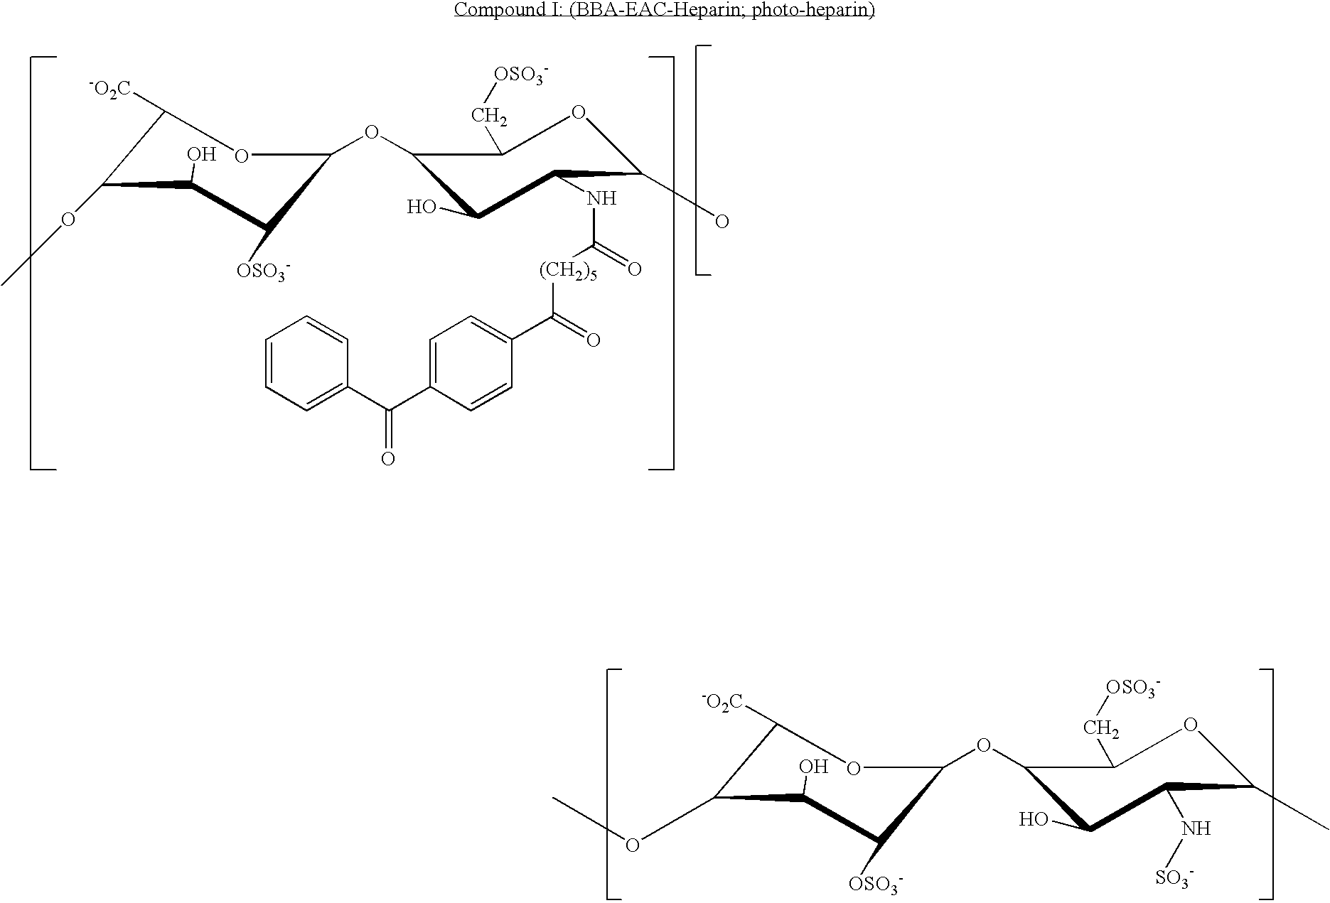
C1([-O2C])C(OC)C(O)C([OSO3-])C(OC2C(O)C(NC(=O)[(CH2)5]C(C3=CC=C(C(C4=CC=CC=C4)=O)C=C3)=O)C(O)OC2C[OSO3-])O1.COC1C([-O2C])OC(OC2C(O)C(N[SO3-])C(C)OC2C[OSO3-])C([OSO3-])C1O
